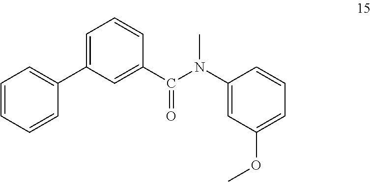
C1=CC=CC(C2=CC=CC(C(N(C)C3=CC(OC)=CC=C3)=O)=C2)=C1
